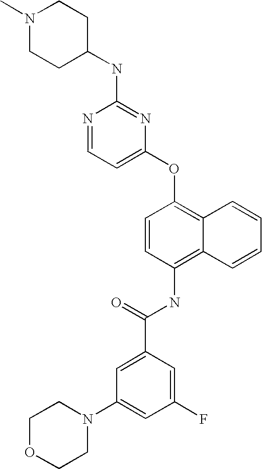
N1=CC=C(OC2=C3C(=C(NC(C4=CC(N5CCOCC5)=CC(F)=C4)=O)C=C2)C=CC=C3)N=C1NC1CCN(C)CC1
